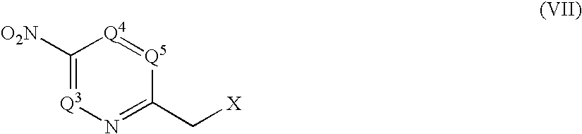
C1([O2N])=[Q3]N=C(C[X])[Q5]=[Q4]1
